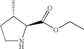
C1NC(C(OCC)=O)C(C)C1
